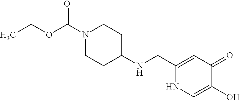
C1(CNC2CCN(C(OCC)=O)CC2)=CC(=O)C(O)=CN1
